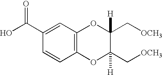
C1=C(C(O)=O)C=CC2=C1OC(C[OCH3])([H])C(C[OCH3])([H])O2
